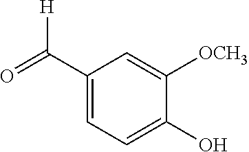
C1(C(=O)[H])=CC=C(O)C([OCH3])=C1
